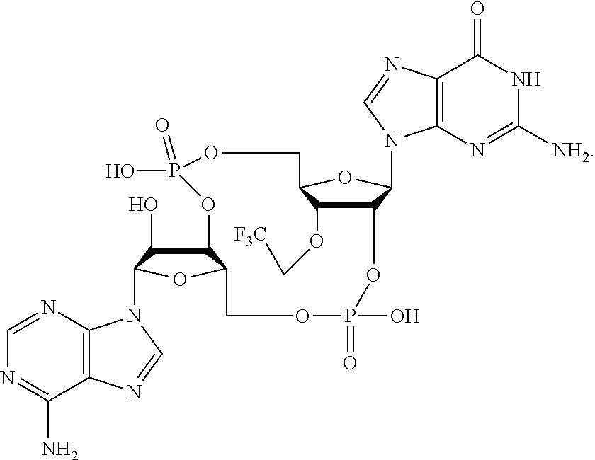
C12C(OC[F3C])C(OC1N1C3=C(C(=O)NC([NH2])=N3)N=C1)COP(O)(=O)OC1C(O)C(N3C4=C(C(N)=NC=N4)N=C3)OC1COP(O)(=O)O2
